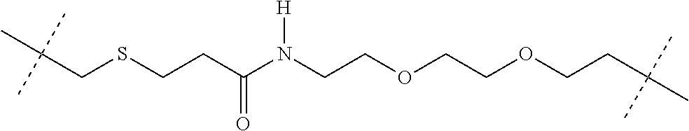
C(CSCCC(N(CCOCCOCCC(C)(C)C)[H])=O)(C)(C)C
